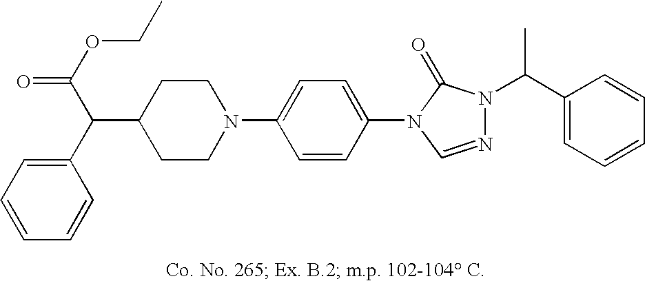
C1(C(C(=O)OCC)C2=CC=CC=C2)CCN(C2=CC=C(N3C=NN(C(C)C4=CC=CC=C4)C3=O)C=C2)CC1
